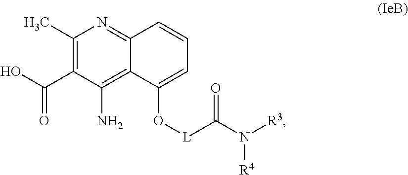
C12=NC(C)=C(C(O)=O)C(N)=C1C(O[L]C(N([R3])[R4])=O)=CC=C2
